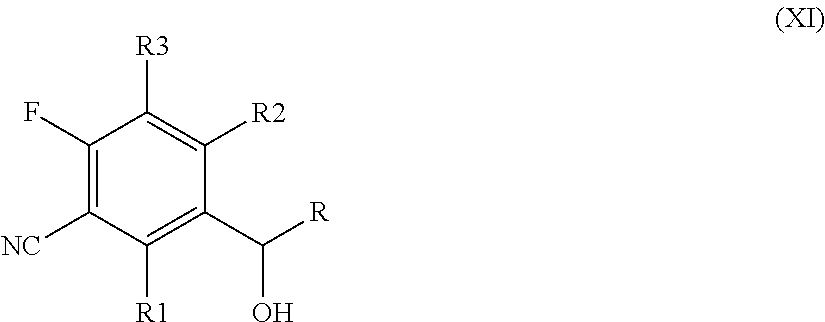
C1(F)=C([NC])C([R1])=C(C(O)[R])C([R2])=C1[R3]
